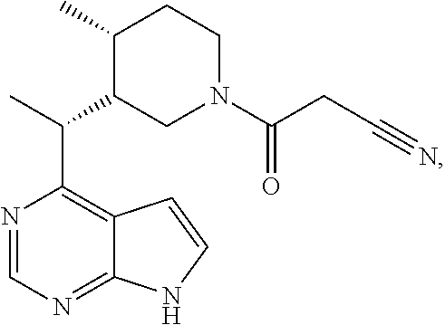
N1=CN=C2C(=C1C(C)C1CN(C(CC#N)=O)CCC1C)C=CN2
